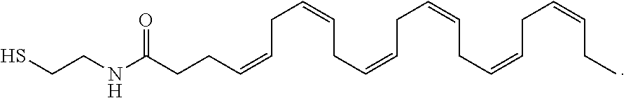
C(CCC=CCC=CCC=CCC=CCC=CCC=CCC)(=O)NCCS
